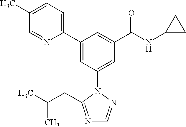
C1(C2=CC(N3N=CN=C3CC(C)C)=CC(C(NC3CC3)=O)=C2)=CC=C(C)C=N1
